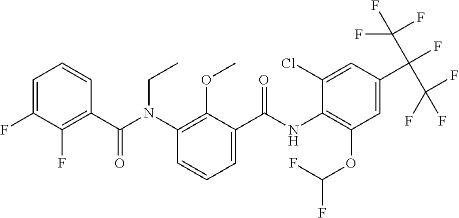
C1=C(F)C(F)=C(C(N(C2=C(OC)C(C(NC3=C(OC(F)F)C=C(C(C(F)(F)F)(C(F)(F)F)F)C=C3Cl)=O)=CC=C2)CC)=O)C=C1
